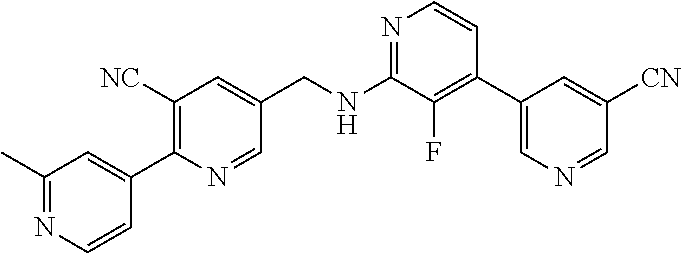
N1=C(NCC2=CC([NC])=C(C3=CC(C)=NC=C3)N=C2)C(F)=C(C2=CN=CC([CN])=C2)C=C1
